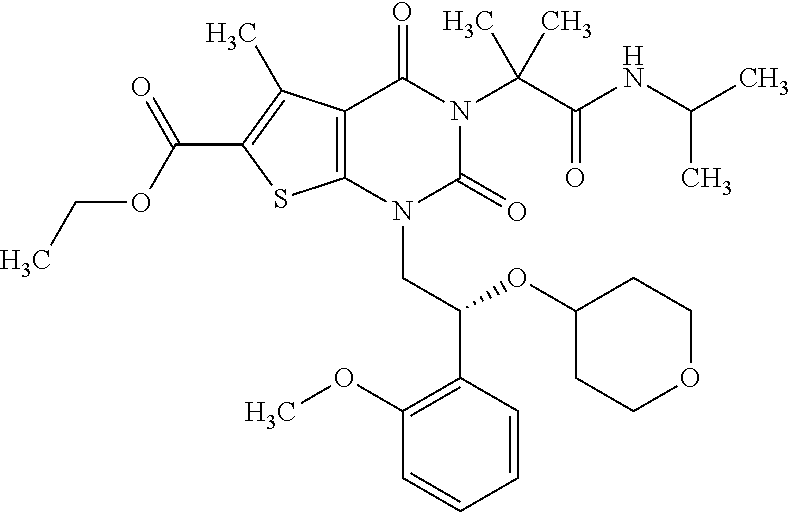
C12=C(C(C)=C(C(OCC)=O)S1)C(=O)N(C(C(=O)NC(C)C)(C)C)C(=O)N2CC(C1=C(OC)C=CC=C1)OC1CCOCC1
